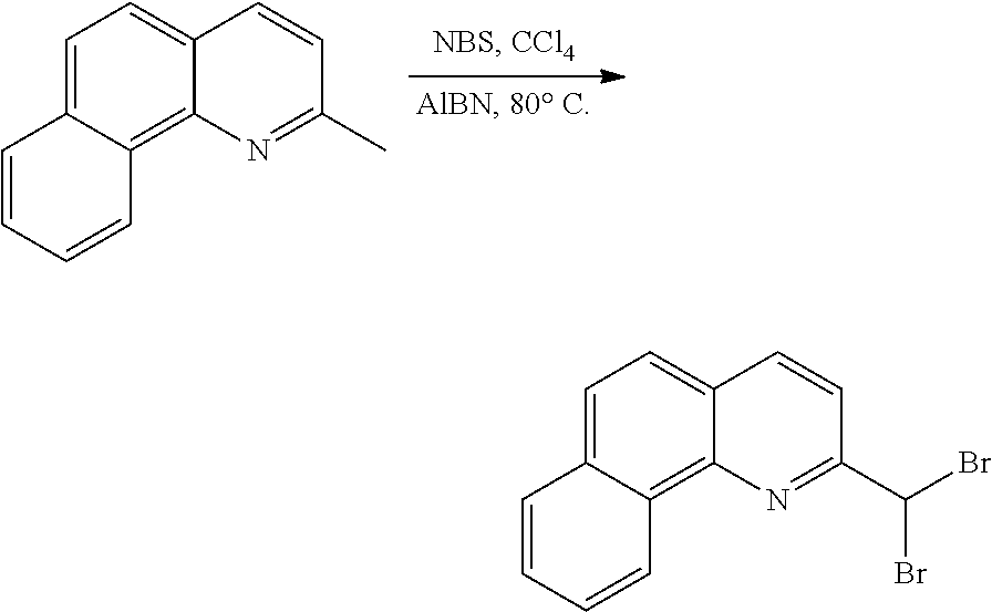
C1=C2C(=C3C(=C1)C=CC(C)=N3)C=CC=C2.C1=C2C(=C3C(=C1)C=CC(C(Br)Br)=N3)C=CC=C2
